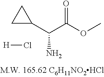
O=C(OC)C(C1CC1)N.[H]Cl
